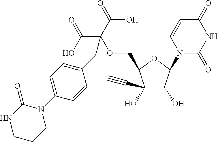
C1(O)(C#C)C(O)C(N2C(=O)NC(=O)C=C2)OC1COC(C(=O)O)(C(=O)O)CC1=CC=C(N2C(=O)NCCC2)C=C1
